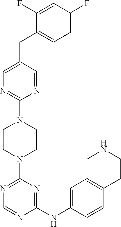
N1=CN=C(N2CCN(C3=NC=C(CC4=CC=C(F)C=C4F)C=N3)CC2)N=C1NC1=CC2=C(C=C1)CCNC2
